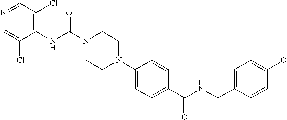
C1(NC(N2CCN(C3=CC=C(C(NCC4=CC=C(OC)C=C4)=O)C=C3)CC2)=O)=C(Cl)C=NC=C1Cl
